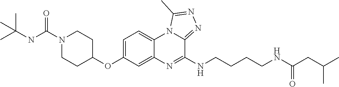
C1=C(OC2CCN(C(NC(C)(C)C)=O)CC2)C=C2C(=C1)N1C(=NN=C1C)C(NCCCCNC(CC(C)C)=O)=N2
